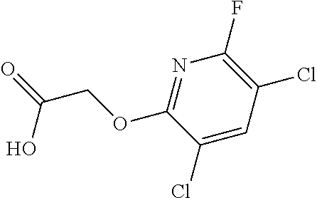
C1(Cl)=CC(Cl)=C(F)N=C1OCC(=O)O
